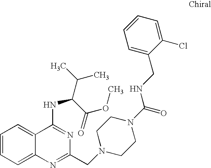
C1=CC=C2C(=C1)C(NC(C(C)C)C(=O)OC)=NC(CN1CCN(C(=O)NCC3=CC=CC=C3Cl)CC1)=N2
